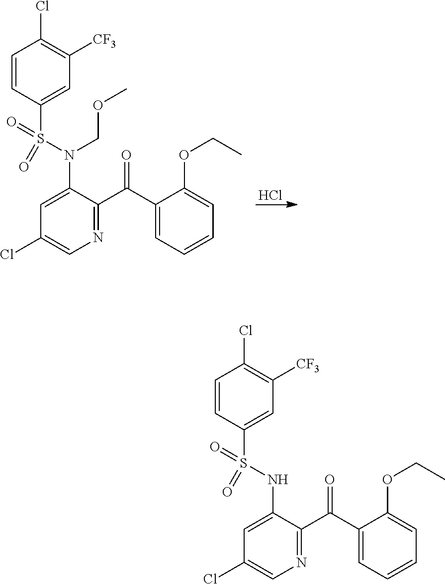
Cl.C1=CC(S(N(COC)C2=CC(Cl)=CN=C2C(C2=CC=CC=C2OCC)=O)(=O)=O)=CC([CF3])=C1Cl.C1=CC(S(NC2=CC(Cl)=CN=C2C(C2=CC=CC=C2OCC)=O)(=O)=O)=CC([CF3])=C1Cl
